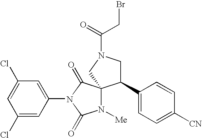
C1(Cl)=CC(Cl)=CC(N2C(=O)N([Me])C3(C2=O)C(C2=CC=C([CN])C=C2)CN(C(=O)CBr)C3)=C1
